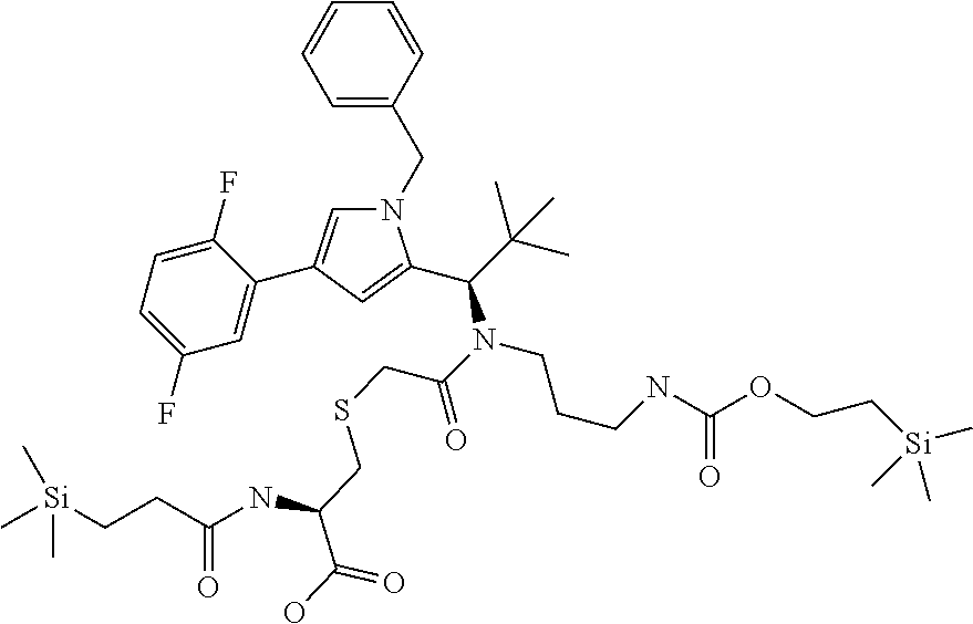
C1(F)=CC=C(F)C=C1C1=CN(CC2=CC=CC=C2)C(C(N(CCCNC(=O)OCC[Si](C)(C)C)C(=O)CSCC(C(=O)O)NC(CC[Si](C)(C)C)=O)C(C)(C)C)=C1
